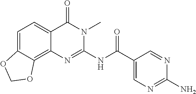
C1=C2C(=C3C(=C1)C(=O)N(C)C(NC(=O)C1=CN=C(N)N=C1)=N3)OCO2
